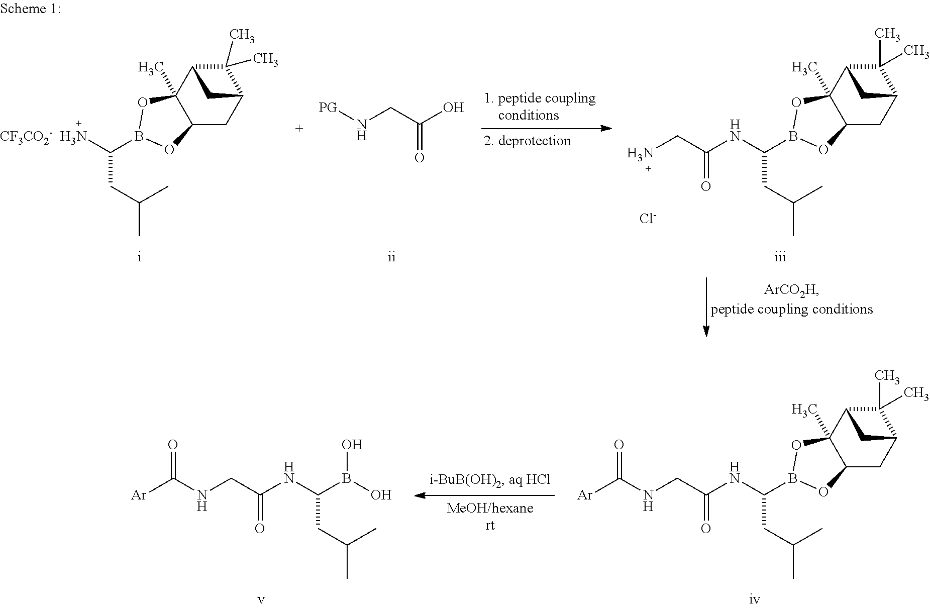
OB(O)C(NC(CNC([Ar])=O)=O)CC(C)C.C12CC3C(C)(C)C(C1(C)OB(C(NC(CNC([Ar])=O)=O)CC(C)C)O2)C3.C12CC3C(C)(C)C(C1(C)OB(C([CF3CO2-  H3N])CC(C)C)O2)C3.C12CC3C(C)(C)C(C1(C)OB(C(NC(CN)=O)CC(C)C)O2)C3.[Cl-].[PG]NCC(O)=O
